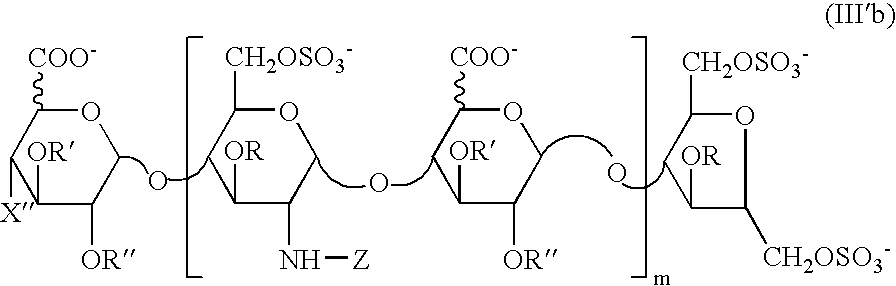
C1([OR])C(N[Z])COC([CH2OSO3-])C1.O.O.C1([OR])C([OR])COC([COO-])C1.O1C([CH2OSO3-])CC([OR])C1[CH2OSO3-].O.C1OC([COO-])C([X])C([OR])C1[OR]
